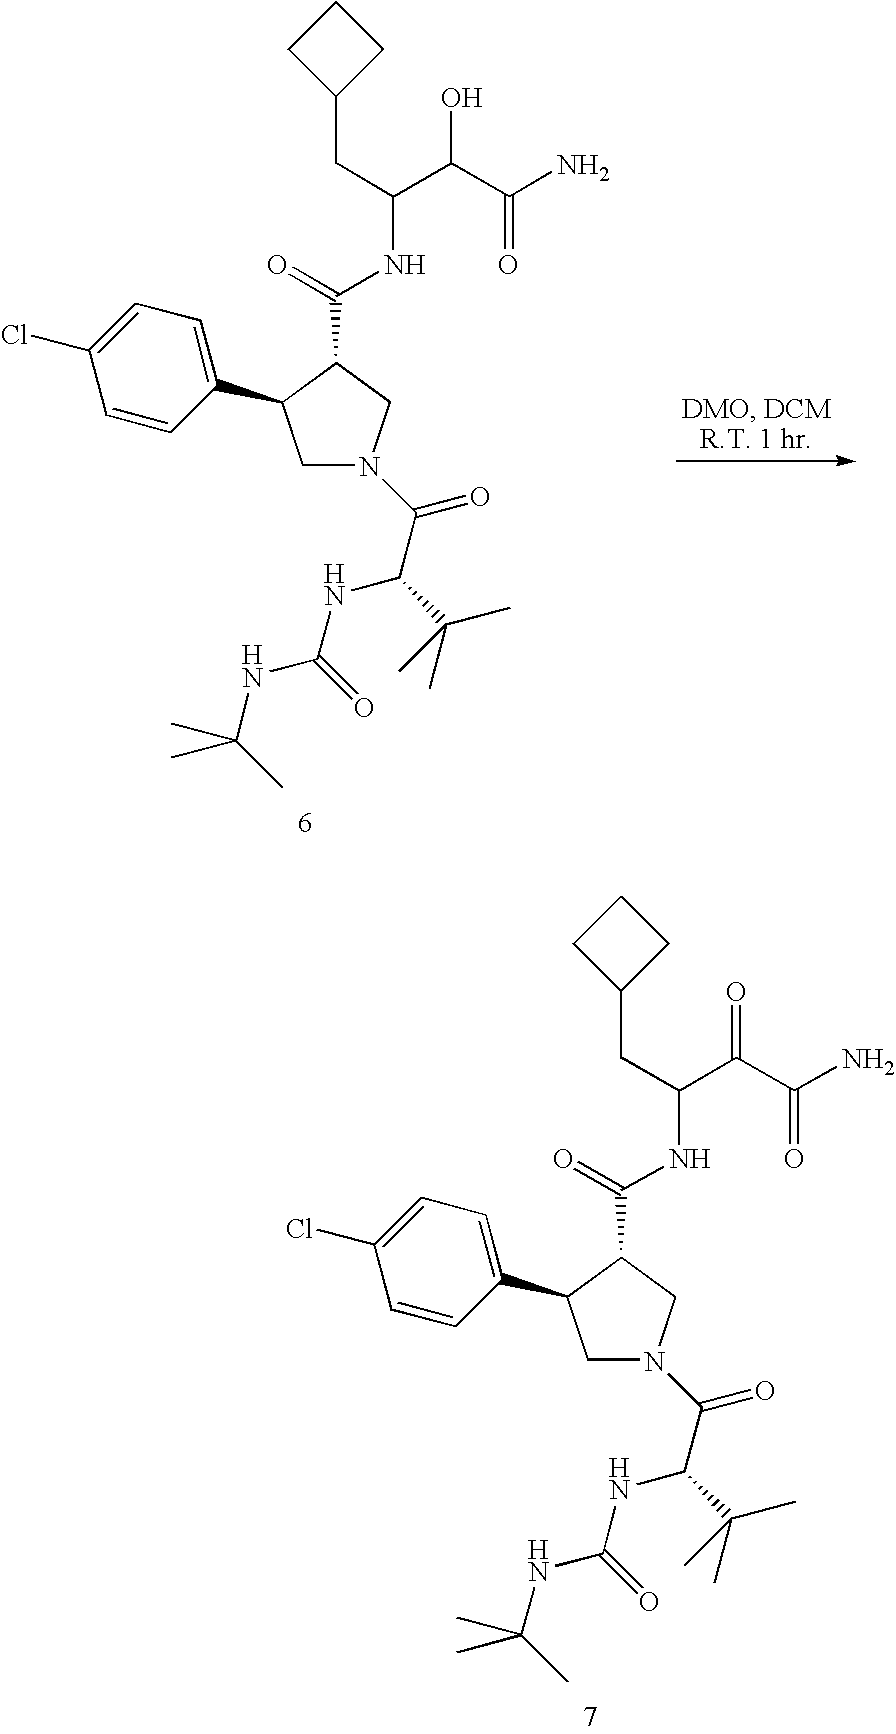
C1N(C(=O)C(C(C)(C)C)NC(NC(C)(C)C)=O)CC(C(=O)NC(C(C(N)=O)=O)CC2CCC2)C1C1=CC=C(Cl)C=C1.C1N(C(=O)C(C(C)(C)C)NC(NC(C)(C)C)=O)CC(C(=O)NC(C(C(N)=O)O)CC2CCC2)C1C1=CC=C(Cl)C=C1
